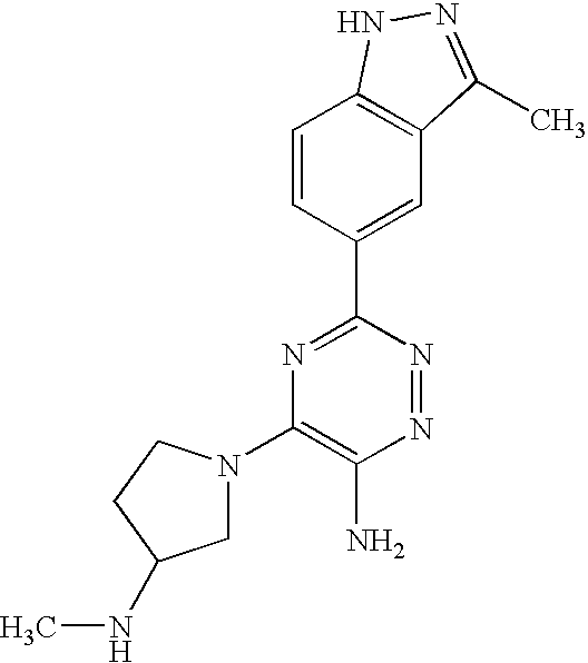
C1=CC(C2=NC(N3CC(NC)CC3)=C(N)N=N2)=CC2=C1NN=C2C
